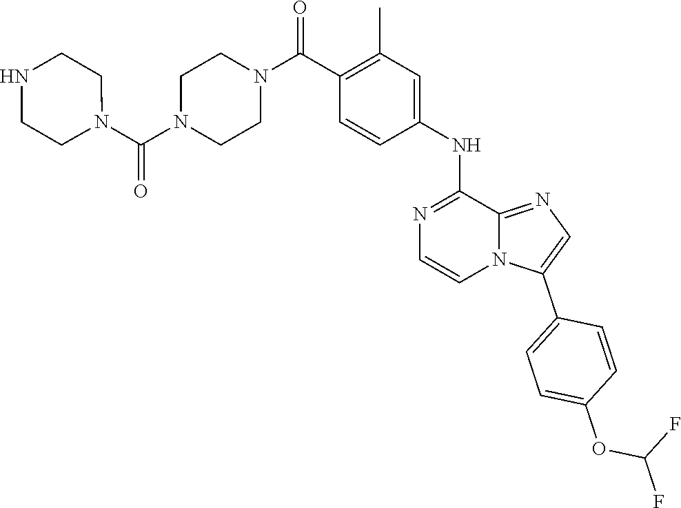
O=C(N1CCNCC1)N1CCN(C(C2=C(C)C=C(NC3=NC=CN4C(C5=CC=C(OC(F)F)C=C5)=CN=C43)C=C2)=O)CC1
